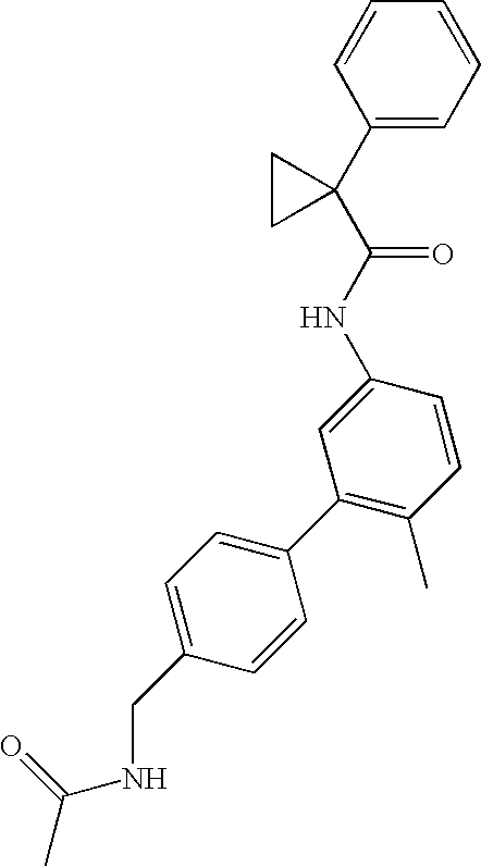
C1=CC(C2(C(NC3=CC(C4=CC=C(CNC(C)=O)C=C4)=C(C)C=C3)=O)CC2)=CC=C1
